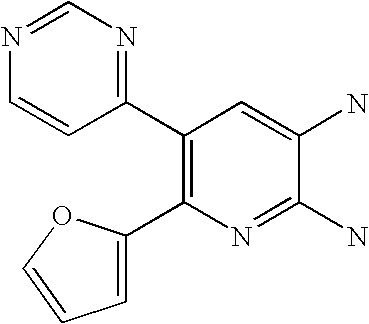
C1(C2=C(C3=NC=NC=C3)C=C(N)C(N)=N2)=CC=CO1
